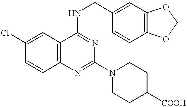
C12=C(C=C(Cl)C=C1)C(NCC1=CC3=C(C=C1)OCO3)=NC(N1CCC([COOH])CC1)=N2
